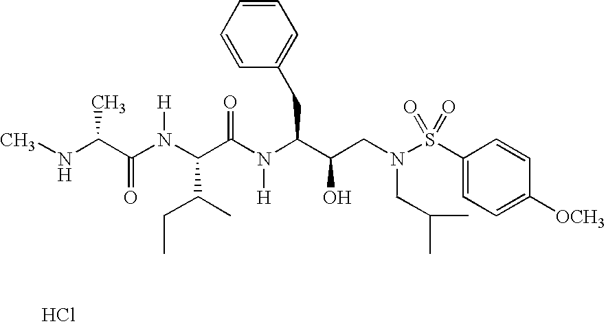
CNC(C(=O)N([H])C(C(=O)N([H])C(CC1=CC=CC=C1)C(O)CN(CC(C)C)S(C1=CC=C([OCH3])C=C1)(=O)=O)C(CC)C)C.Cl
